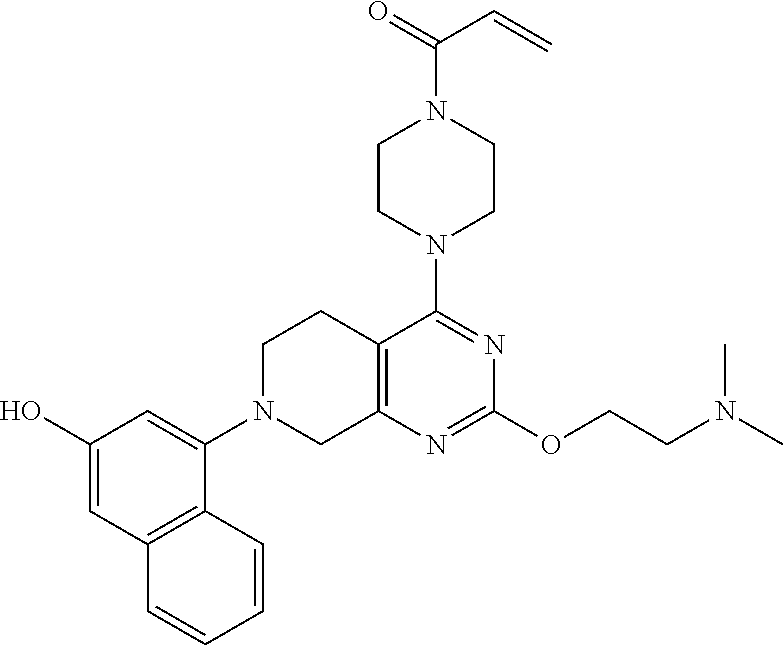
C1(O)=CC2=C(C(N3CC4=C(CC3)C(N3CCN(C(=O)C=C)CC3)=NC(OCCN(C)C)=N4)=C1)C=CC=C2
